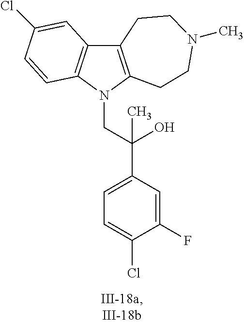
C12=C(N(CC(C3=CC=C(Cl)C(F)=C3)(O)C)C3=C1C=C(Cl)C=C3)CCN(C)CC2
